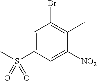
C1=C(S(C)(=O)=O)C=C([NO2])C(C)=C1Br
